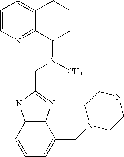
C12=CC=CN=C1C(N(C)CC1=NC3=C(N1)C=CC=C3CN1CCNCC1)CCC2
